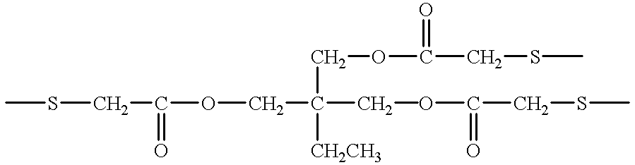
CSCC(OCC(CO(C)C(CSC)=O)([CH2CH3])COC(CSC)=O)=O
